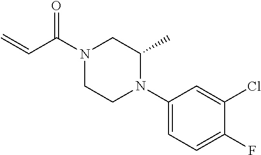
C(=C)C(=O)N1CCN(C2=CC=C(F)C(Cl)=C2)C(C)C1
